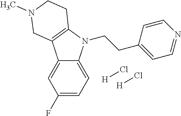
C12=CC(F)=CC=C1N(CCC1=CC=NC=C1)C1=C2CN(C)CC1.[H]Cl.[H]Cl
